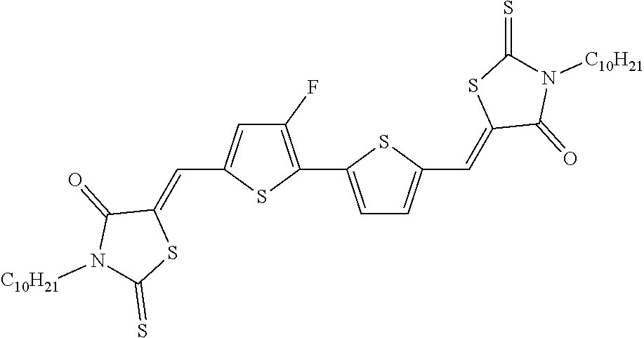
C1(F)=C(C2=CC=C(C=C3C(=O)N([C10H21])C(=S)S3)S2)SC(C=C2C(=O)N([C10H21])C(=S)S2)=C1
